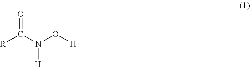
[R]C(N(O[H])[H])=O
